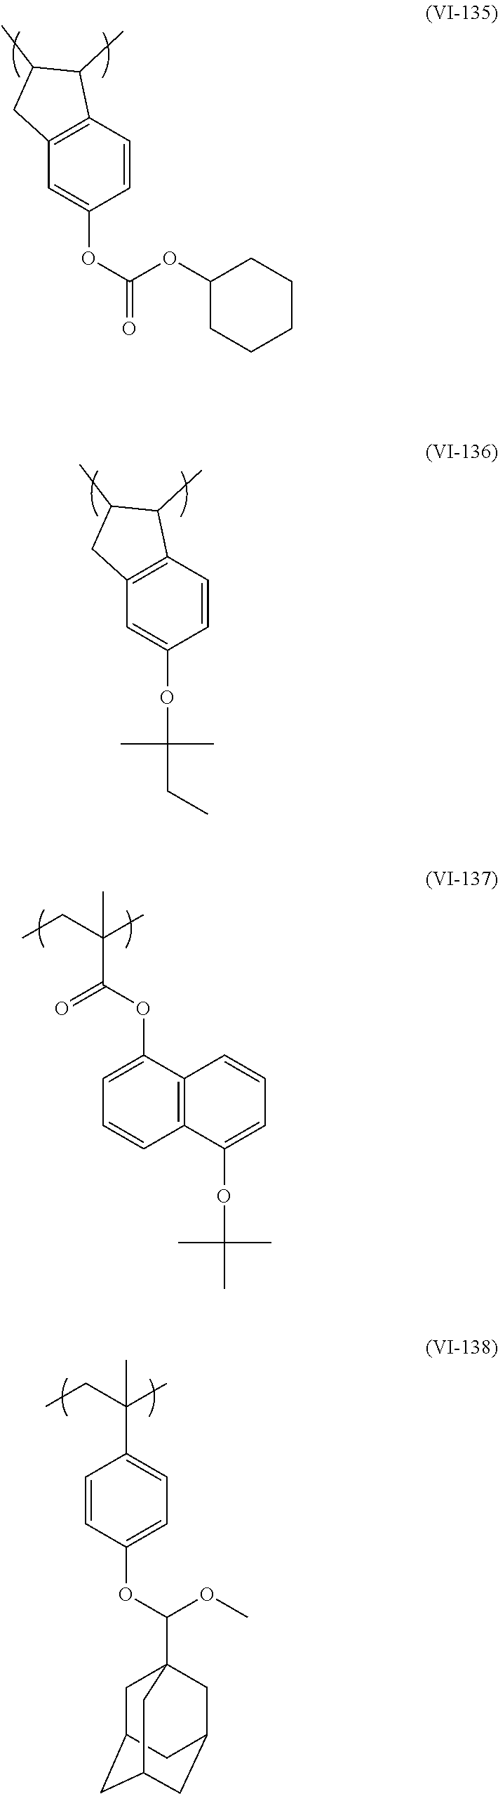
C1(OC(=O)OC2CCCCC2)=CC2=C(C=C1)C(C)C(C)C2.C1(OC(C)(C)CC)=CC2=C(C=C1)C(C)C(C)C2.C(C(OC1=CC=CC2=C1C=CC=C2OC(C)(C)C)=O)(CC)(C)C.C(C1=CC=C(OC(OC)C23CC4CC(CC(C2)C4)C3)C=C1)(CC)(C)C
